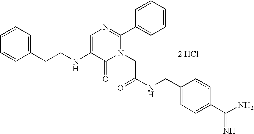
C1(CCNC2=CN=C(C3=CC=CC=C3)N(CC(NCC3=CC=C(C(N)=N)C=C3)=O)C2=O)=CC=CC=C1.[2 HCl]
